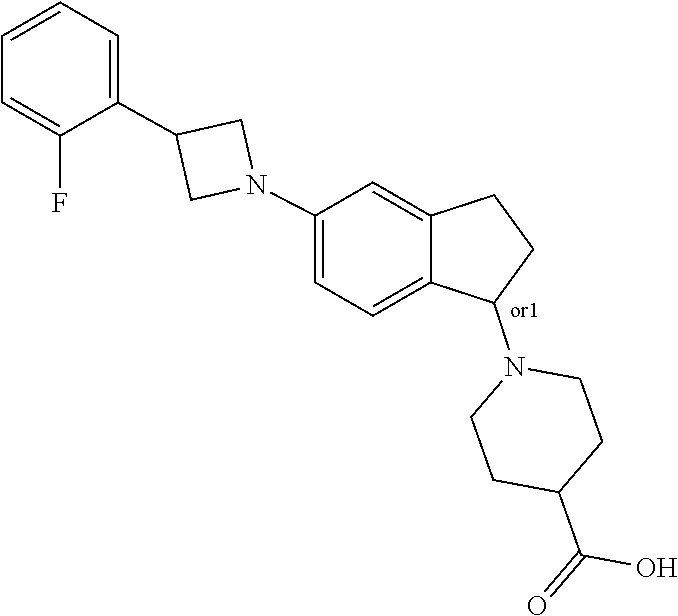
C1(C(=O)O)CCN(C2CCC3=CC(N4CC(C5=CC=CC=C5F)C4)=CC=C32)CC1
